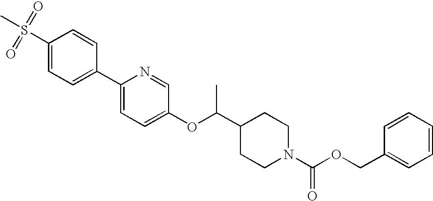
C1(S(C)(=O)=O)=CC=C(C2=CC=C(OC(C3CCN(C(OCC4=CC=CC=C4)=O)CC3)C)C=N2)C=C1
